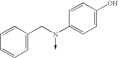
C1=C(CN(C2=CC=C(O)C=C2)->C)C=CC=C1
